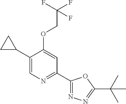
C1(C2CC2)=CN=C(C2=NN=C(C(C)(C)C)O2)C=C1OCC(F)(F)F
